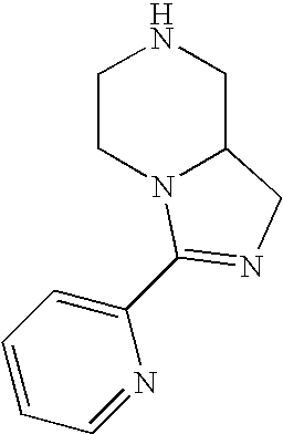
C1CN2C(CN1)CN=C2C1=CC=CC=N1
